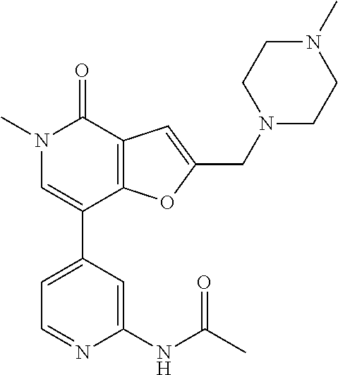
C1=C(C2=CN(C)C(=O)C3=C2OC(CN2CCN(C)CC2)=C3)C=C(NC(C)=O)N=C1
